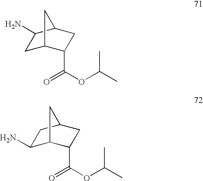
C1C2C(C(=O)OC(C)C)CC(C1N)C2.C1(N)C2C(C(OC(C)C)=O)CC(C1)C2
